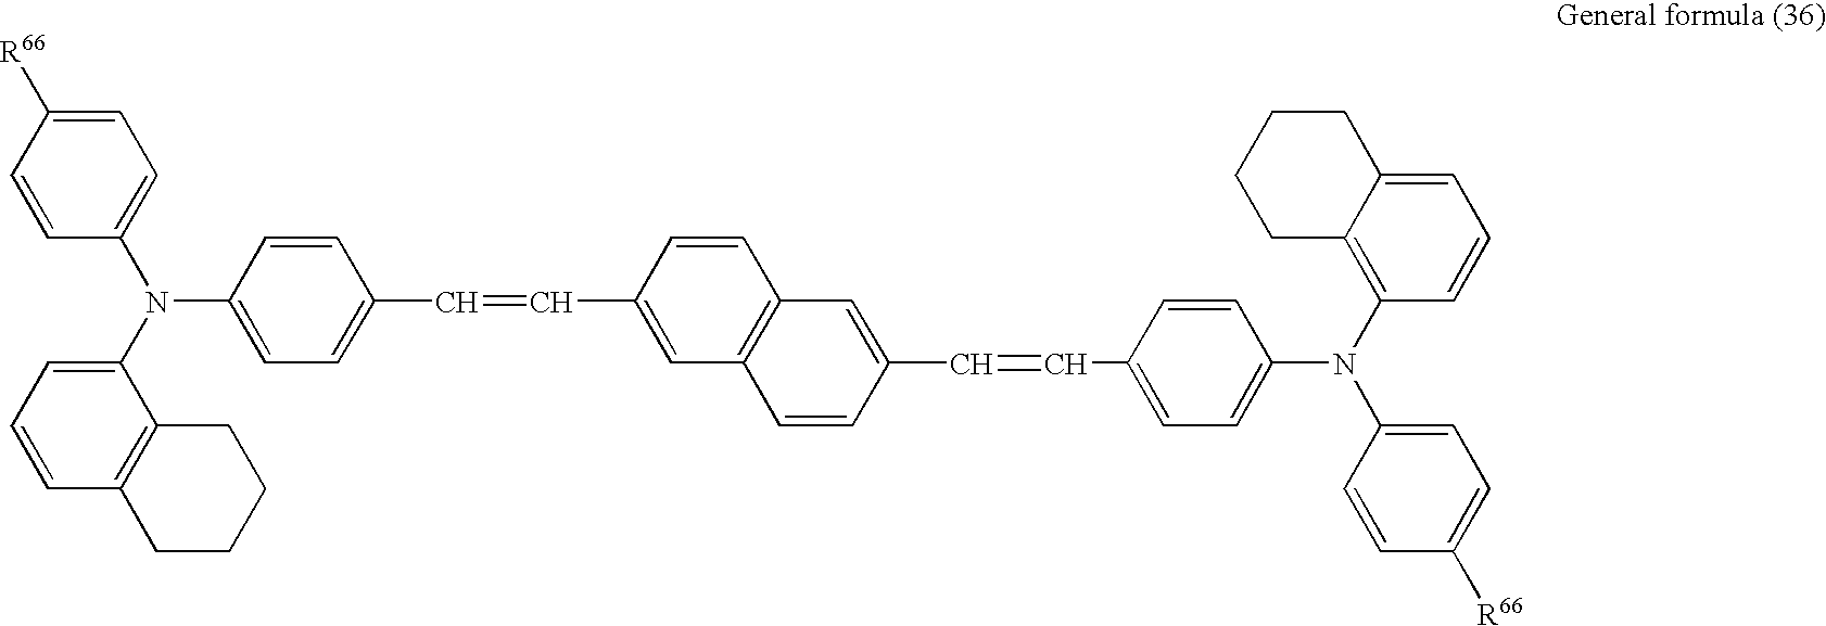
C1=C([R66])C=CC(N(C2=CC=C(C=CC3=CC4=C(C=C3)C=C(C=CC3=CC=C(N(C5=CC=C([R66])C=C5)C5=C6C(=CC=C5)CCCC6)C=C3)C=C4)C=C2)C2=CC=CC3=C2CCCC3)=C1
